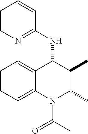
C1=CC=C2C(=C1)C(NC1=NC=CC=C1)C(C)C(C)N2C(C)=O
